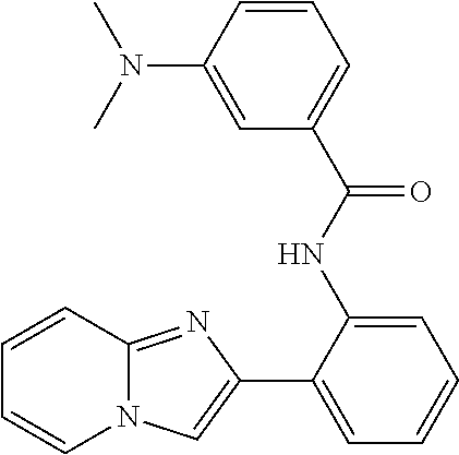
C1=CN2C(=NC(C3=CC=CC=C3NC(C3=CC=CC(N(C)C)=C3)=O)=C2)C=C1
